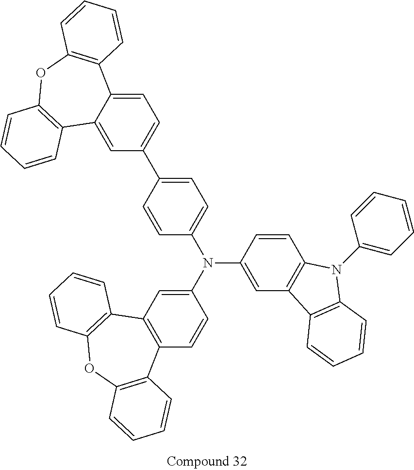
C12=C(C=C(N(C3=CC4=C(C=C3)N(C3=CC=CC=C3)C3=C4C=CC=C3)C3=CC=C(C4=CC=C5C(=C4)C4=C(OC6=C5C=CC=C6)C=CC=C4)C=C3)C=C1)C1=C(OC3=C2C=CC=C3)C=CC=C1
